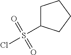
ClS(=O)(=O)C1CCCC1
